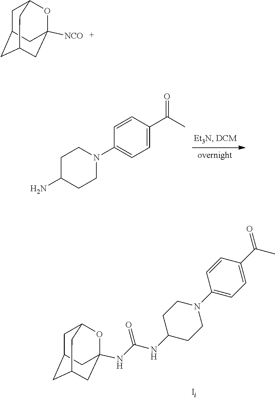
C1C(N)CCN(C2=CC=C(C(C)=O)C=C2)C1.C1C2CC3CC(NC(NC4CCN(C5=CC=C(C(C)=O)C=C5)CC4)=O)(OC1C3)C2.C1C2CC3CC([NCO])(OC1C3)C2
